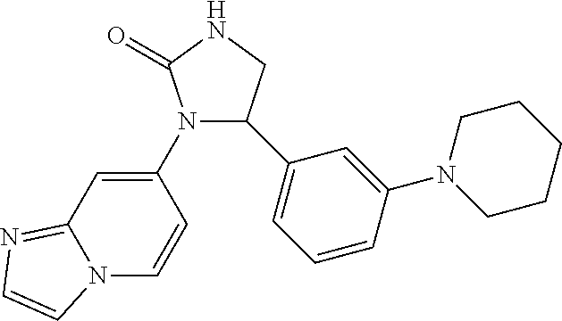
N12C=CC(N3C(=O)NCC3C3=CC=CC(N4CCCCC4)=C3)=CC1=NC=C2
